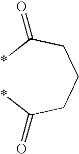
*C(CCCC(*)=O)=O
